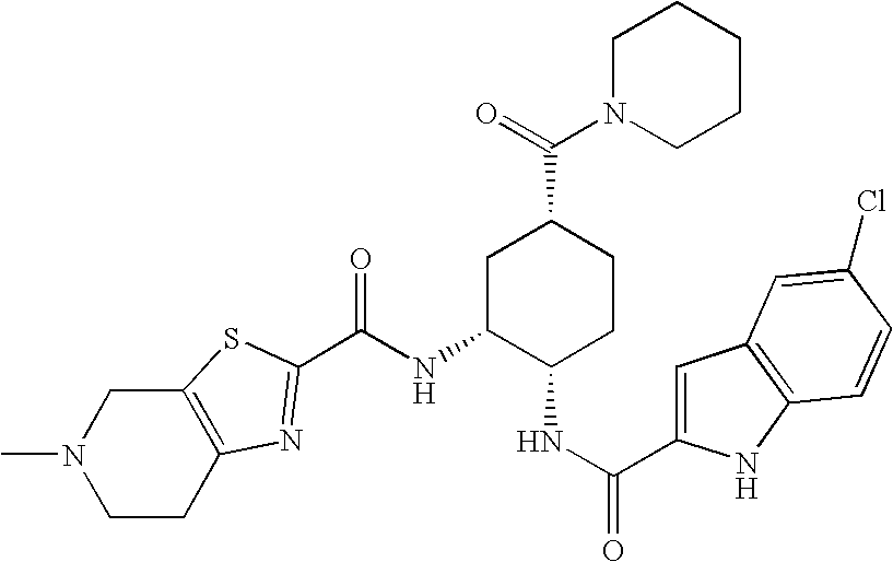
N(C1C(NC(=O)C2=CC3=C(N2)C=CC(Cl)=C3)CCC(C(N2CCCCC2)=O)C1)C(=O)C1=NC2=C(CN(C)CC2)S1
